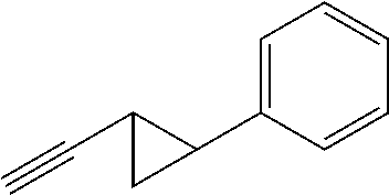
C#CC1CC1C1=CC=CC=C1
